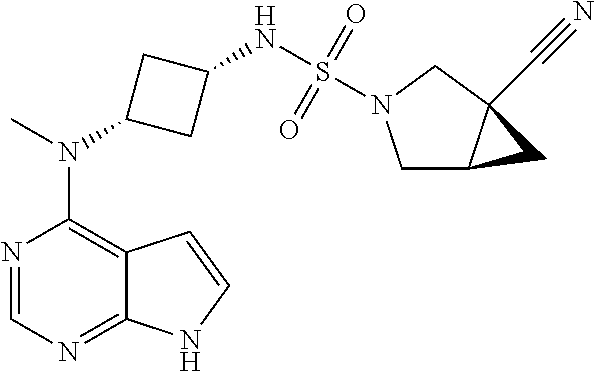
N1=CN=C2C(=C1N(C)C1CC(NS(=O)(=O)N3CC4C(C#N)(C3)C4)C1)C=CN2
